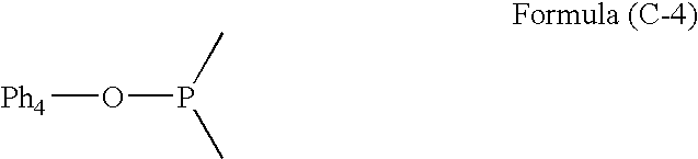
[Ph4]OP(C)C
